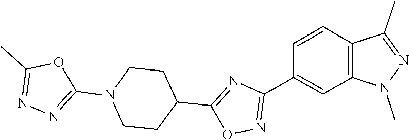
C1(C2=NOC(C3CCN(C4=NN=C(C)O4)CC3)=N2)=CC2=C(C=C1)C(C)=NN2C
